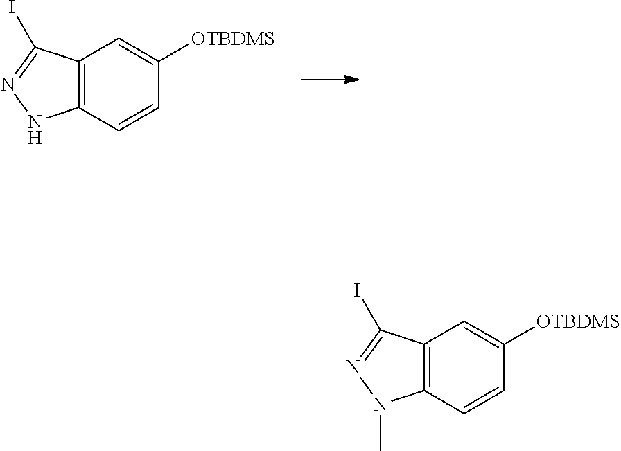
C12=C(C=CC([OTBDMS])=C1)NN=C2I.C12=C(C=CC([OTBDMS])=C1)N(C)N=C2I
